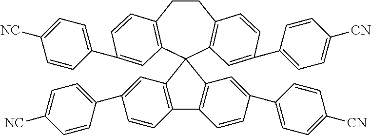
C1CC2=C(C=C(C3=CC=C([CN])C=C3)C=C2)C2(C3=C1C=CC(C1=CC=C([NC])C=C1)=C3)C1=C(C3=C2C=C(C2=CC=C([NC])C=C2)C=C3)C=CC(C2=CC=C([CN])C=C2)=C1
